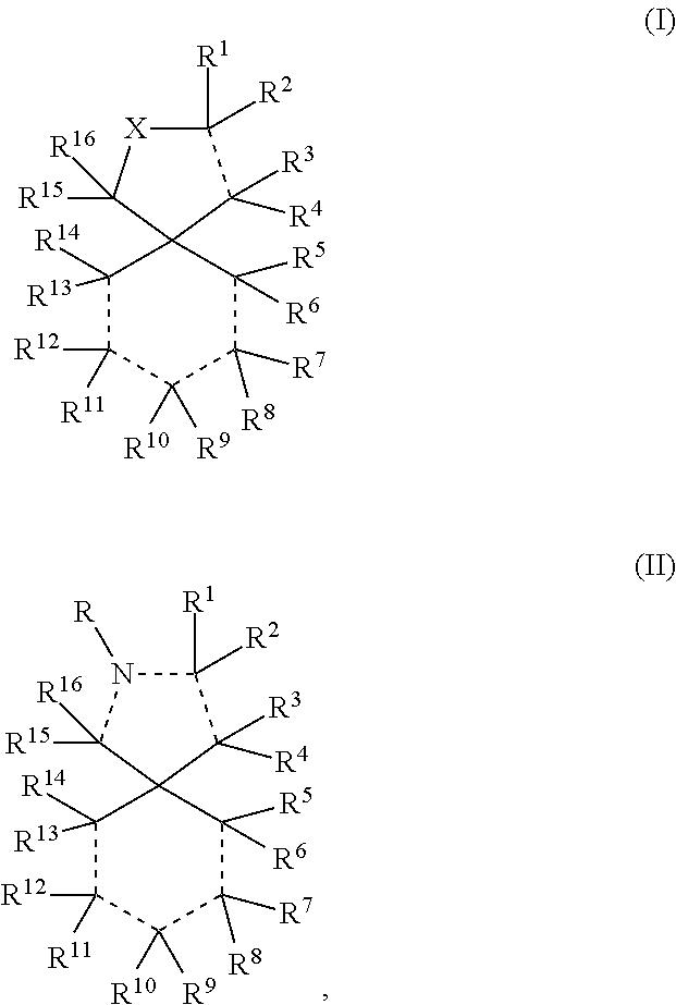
C1([R13])([R14])C([R12])([R11])C([R10])([R9])C([R8])([R7])C([R5])([R6])C12C([R3])([R4])C([R1])([R2])N([R])C2([R15])[R16].C1([R13])([R14])C([R12])([R11])C([R10])([R9])C([R8])([R7])C([R5])([R6])C12C([R3])([R4])C([R1])([R2])[X]C2([R15])[R16]
